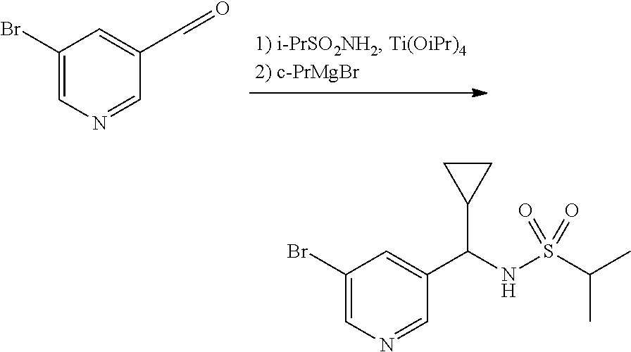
C1(Br)=CN=CC(C=O)=C1.C1(Br)=CN=CC(C(NS(C(C)C)(=O)=O)C2CC2)=C1
